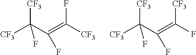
[CF3]C(C(=C([CF3])F)F)([CF3])F.[CF3]C(C(=C(F)[CF3])F)([CF3])F
